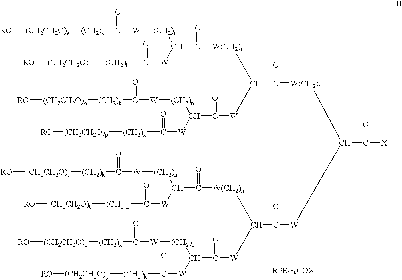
[RO][(CH2CH2O)s][(CH2)k]C(=O)[W][(CH2)n]C([W]C(=O)[(CH2)k][(CH2CH2O)t][RO])C(=O)[W(CH2)n]C([W]C(C([(CH2)n][W]C([(CH2)k][(CH2CH2O)o][RO])=O)[W]C(=O)[(CH2)k][(CH2CH2O)p][RO])=O)C(=O)[W(CH2)n]C([W]C(=O)C([W(CH2)n]C(C([(CH2)n][W]C([(CH2)k][(CH2CH2O)s][RO])=O)[W]C(=O)[(CH2)k][(CH2CH2O)t][RO])=O)[W]C(C([(CH2)n][W]C([(CH2)k][(CH2CH2O)o][RO])=O)[W]C(=O)[(CH2)k][(CH2CH2O)p][RO])=O)C(=O)[X].[RPEG8COX]
